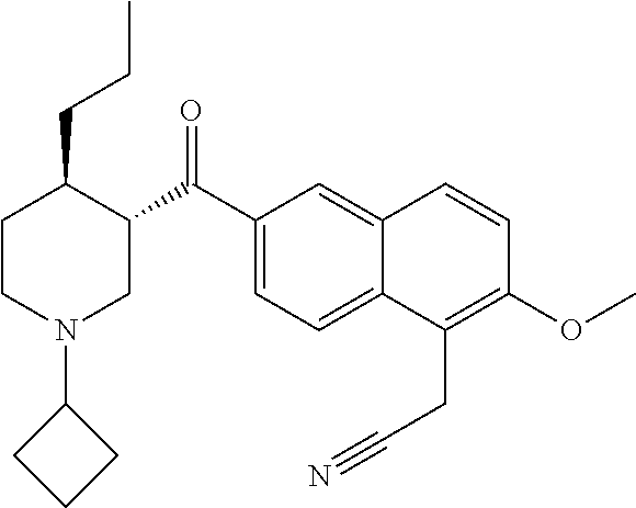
C1(C(C2C(CCC)CCN(C3CCC3)C2)=O)=CC=C2C(=C1)C=CC(OC)=C2CC#N
